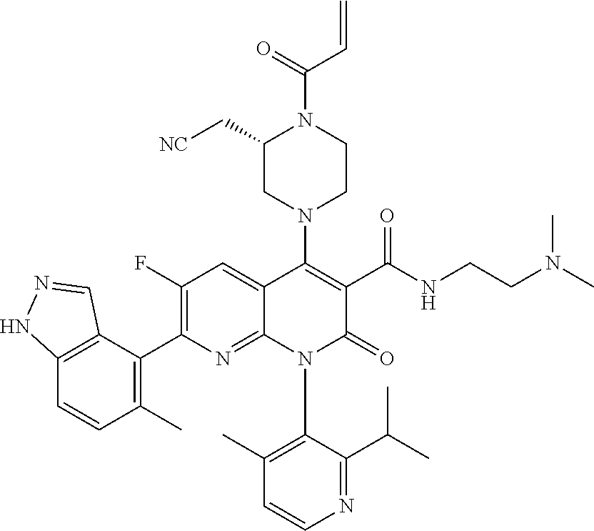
C12=C(C(C3=C(F)C=C4C(=N3)N(C3=C(C)C=CN=C3C(C)C)C(=O)C(C(NCCN(C)C)=O)=C4N3CCN(C(=O)C=C)C(C[NC])C3)=C(C)C=C1)C=NN2
